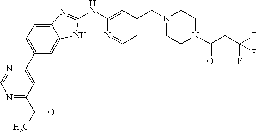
N1=C(C(C)=O)C=C(C2=CC=C3C(=C2)NC(NC2=CC(CN4CCN(C(CC(F)(F)F)=O)CC4)=CC=N2)=N3)N=C1
